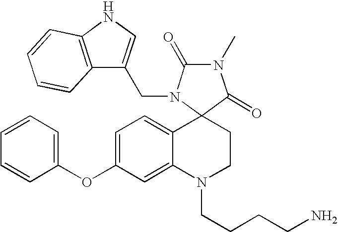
N1(C)C(=O)N(CC2=CNC3=C2C=CC=C3)C2(C1=O)C1=CC=C(OC3=CC=CC=C3)C=C1N(CCCCN)CC2
